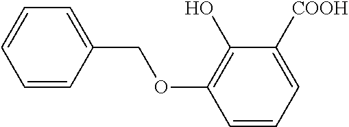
C1=CC(COC2=C(O)C([COOH])=CC=C2)=CC=C1
